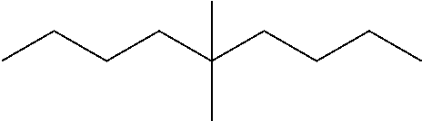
CC(CCCC)(CCCC)C
